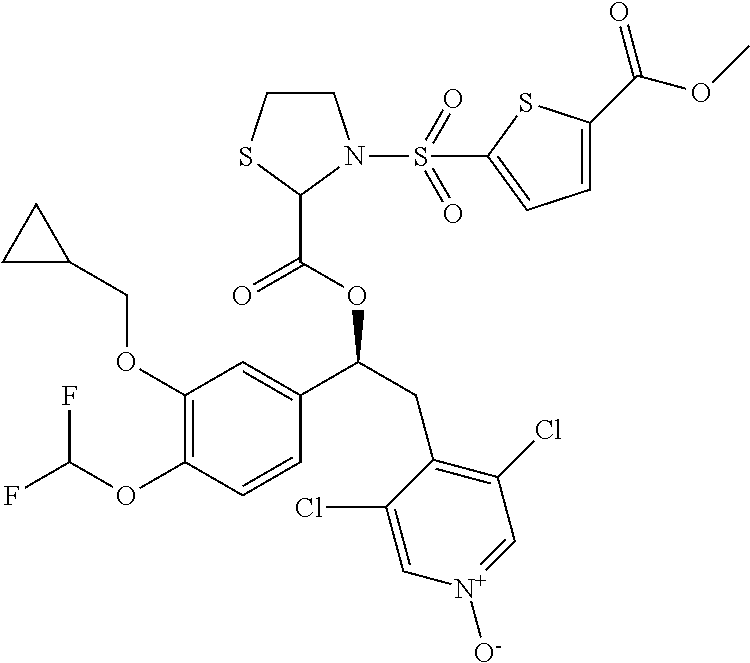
C1(OCC2CC2)=C(OC(F)F)C=CC(C(CC2=C(Cl)C=[N+]([O-])C=C2Cl)OC(=O)C2N(S(C3=CC=C(C(OC)=O)S3)(=O)=O)CCS2)=C1
